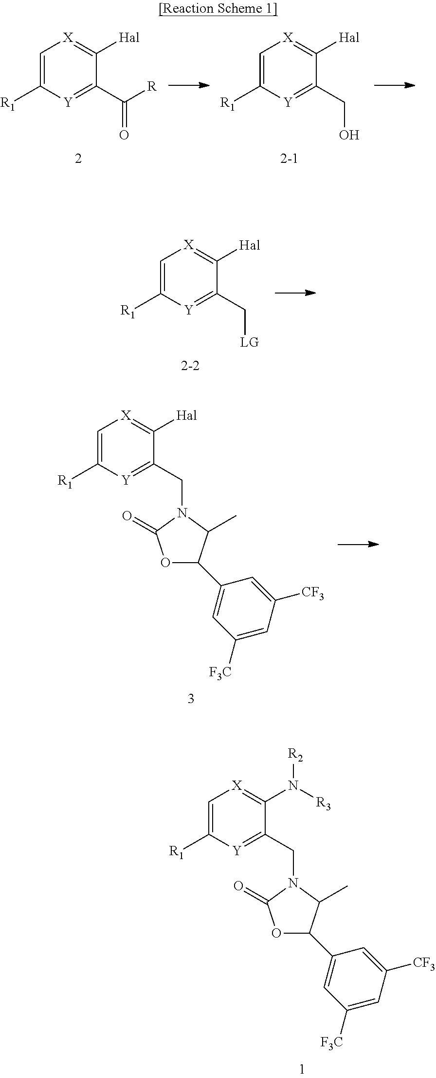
C1=C([R1])[Y]=C(C([R])=O)C([Hal])=[X]1.C1=C([R1])[Y]=C(CO)C([Hal])=[X]1.C1=C([R1])[Y]=C(C[LG])C([Hal])=[X]1.C1=C([R1])[Y]=C(CN2C(=O)OC(C3=CC([F3C])=CC([CF3])=C3)C2C)C([Hal])=[X]1.C1=C([R1])[Y]=C(CN2C(=O)OC(C3=CC([F3C])=CC([CF3])=C3)C2C)C(N([R3])[R2])=[X]1
